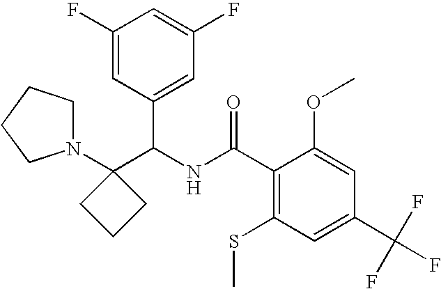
C1(C(NC(C2=C(SC)C=C(C(F)(F)F)C=C2OC)=O)C2=CC(F)=CC(F)=C2)(N2CCCC2)CCC1
